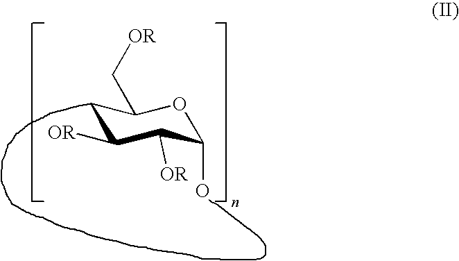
C1C([OR])C([OR])C(O)OC1C[OR]
